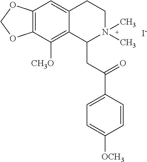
[I-].C12=C(C([CH3O])=C3C(=C1)CCN(C)(C)C3CC(=O)C1=CC=C([OCH3])C=C1)OCO2
